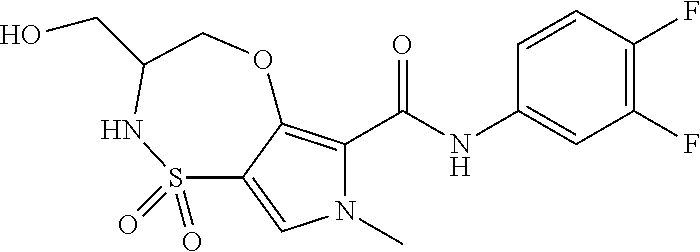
C1=CC(F)=C(F)C=C1NC(=O)C1=C2C(=CN1C)S(=O)(=O)NC(CO)CO2
